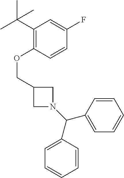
C(OC1=C(C(C)(C)C)C=C(F)C=C1)C1CN(C(C2=CC=CC=C2)C2=CC=CC=C2)C1
